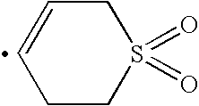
C1C=CCCS1(=O)=O
